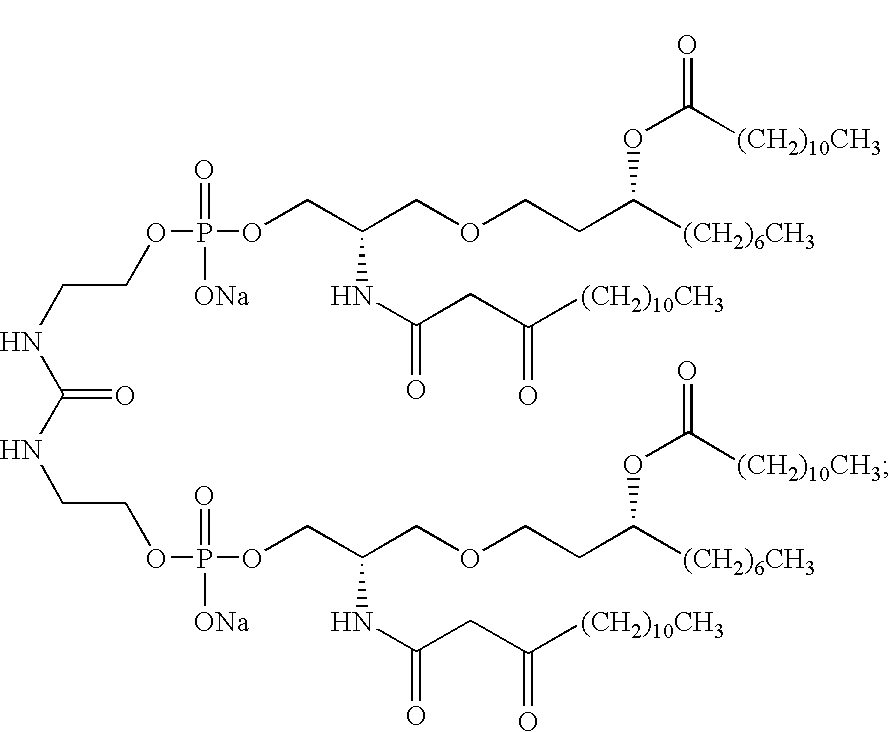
O(CC(COCCC([(CH2)6CH3])OC(=O)[(CH2)10CH3])NC(=O)CC([(CH2)10CH3])=O)P(=O)([ONa])OCCNC(NCCOP(=O)([ONa])OCC(COCCC([(CH2)6CH3])OC(=O)[(CH2)10CH3])NC(=O)CC([(CH2)10CH3])=O)=O
